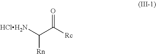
[HClH2N]C(C([Rc])=O)[Rn]
